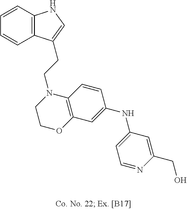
C1=CC2=C(C=C1)C(CCN1CCOC3=C1C=CC(NC1=CC=NC(CO)=C1)=C3)=CN2
